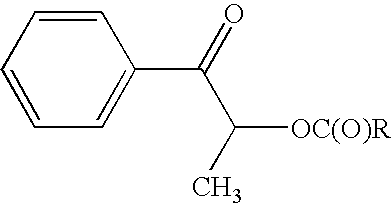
C1=C(C(=O)C(C)[OC(O)R])C=CC=C1
